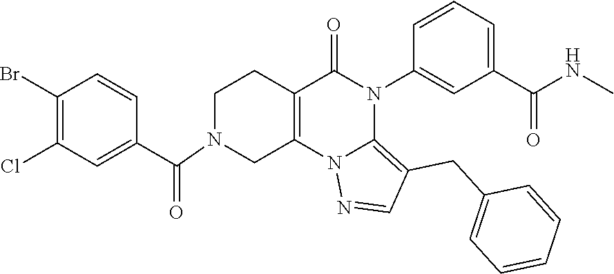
C1(Br)=C(Cl)C=C(C(=O)N2CC3=C(CC2)C(=O)N(C2=CC(C(NC)=O)=CC=C2)C2=C(CC4=CC=CC=C4)C=NN32)C=C1
